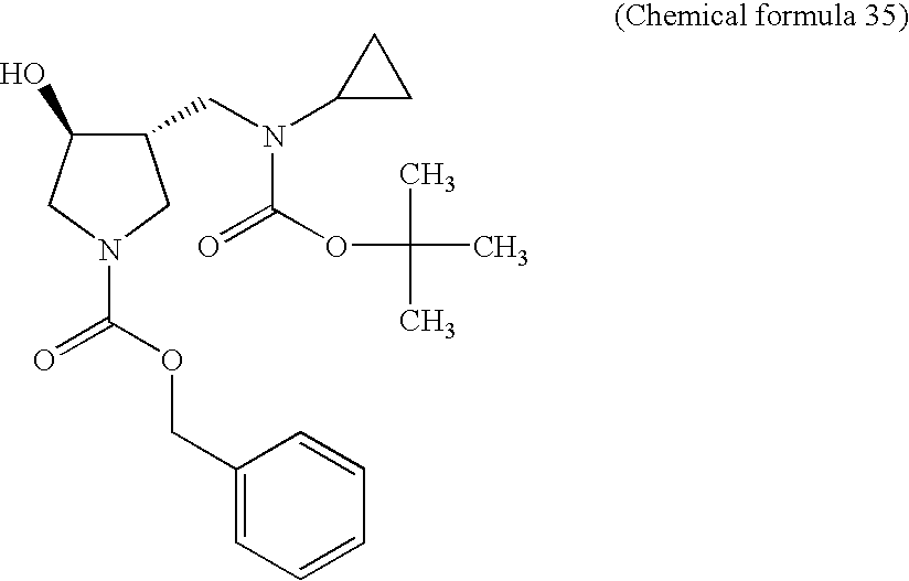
C1(CN(C2CC2)C(OC(C)(C)C)=O)C(O)CN(C(OCC2=CC=CC=C2)=O)C1
